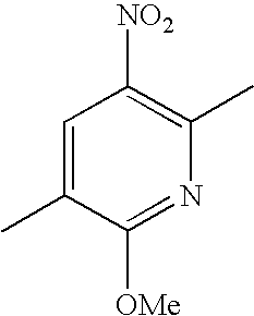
C1=C(C)C([OMe])=NC(C)=C1[NO2]
